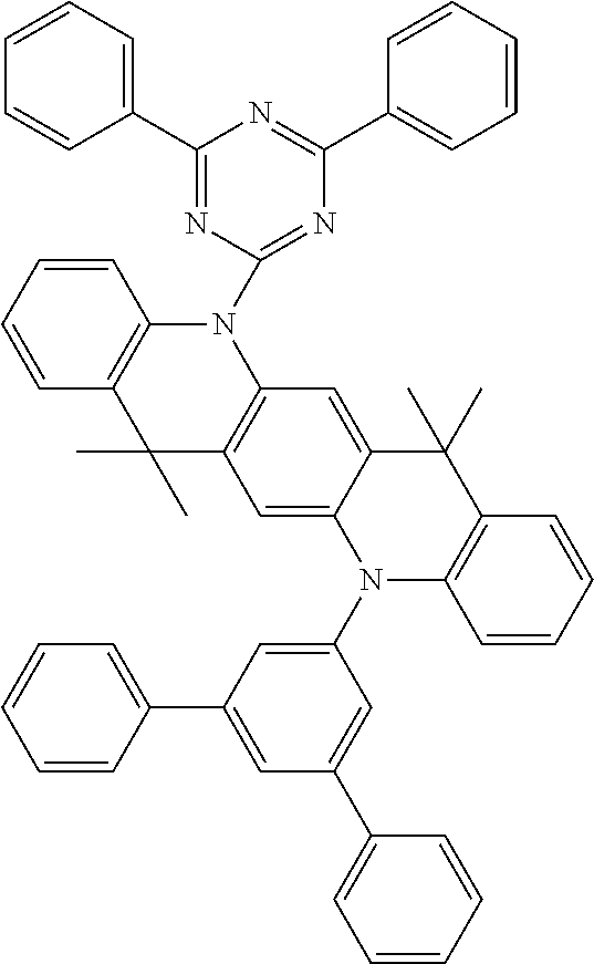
C1(C2=NC(N3C4=C(C(C)(C)C5=C3C=C3C(=C5)N(C5=CC(C6=CC=CC=C6)=CC(C6=CC=CC=C6)=C5)C5=C(C3(C)C)C=CC=C5)C=CC=C4)=NC(C3=CC=CC=C3)=N2)=CC=CC=C1
